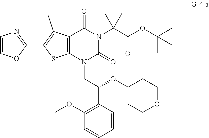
O(C1CCOCC1)C(C1=C(OC)C=CC=C1)CN1C(=O)N(C(C(=O)OC(C)(C)C)(C)C)C(=O)C2=C1SC(C1=NC=CO1)=C2C
